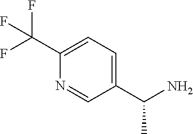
C1(C(F)(F)F)=CC=C(C(N)C)C=N1
